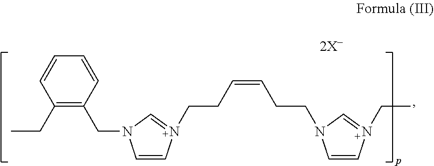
C1(CC)=C(CN2C=CN(CCC=CCCN3C=CN(CC)=C3)=C2)C=CC=C1
